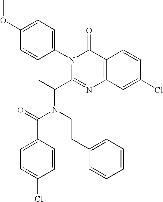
C1(OC)=CC=C(N2C(C(C)N(CCC3=CC=CC=C3)C(=O)C3=CC=C(Cl)C=C3)=NC3=C(C2=O)C=CC(Cl)=C3)C=C1
